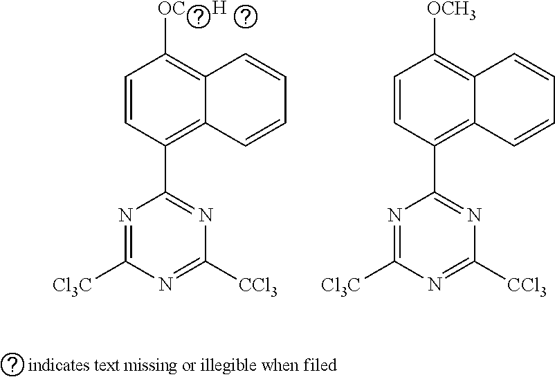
C1=CC(C2=NC([CCl3])=NC([Cl3C])=N2)=C2C(=C1[OC])C=CC=C2.C1=CC(C2=NC([CCl3])=NC([Cl3C])=N2)=C2C(=C1[OCH3])C=CC=C2.[H]
